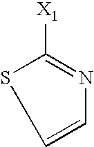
S1C=CN=C1[X1]
